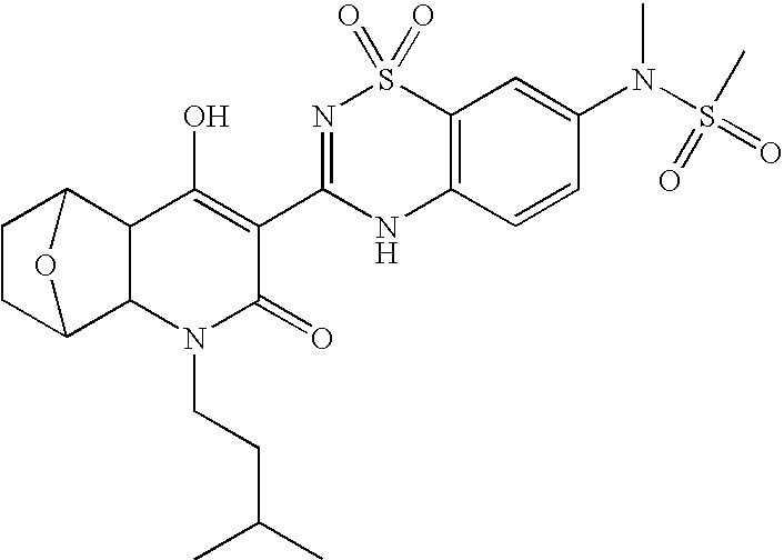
C12C3CCC(C1N(CCC(C)C)C(=O)C(C1=NS(=O)(=O)C4=C(N1)C=CC(N(S(=O)(C)=O)C)=C4)=C2O)O3
